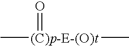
C[(C)p-E-(O)t](C)=O
